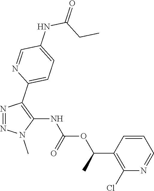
N1=NN(C)C(NC(OC(C2=C(Cl)N=CC=C2)C)=O)=C1C1=CC=C(NC(=O)CC)C=N1
